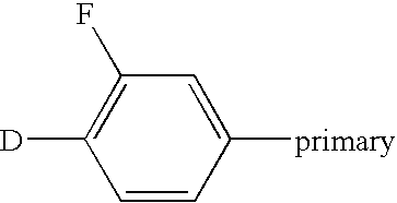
C1=CC([primary])=CC(F)=C1[D]
